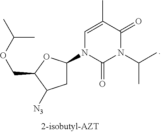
C1(C)=CN(C2CC([N3])C(COC(C)C)O2)C(=O)N(C(C)C)C1=O
